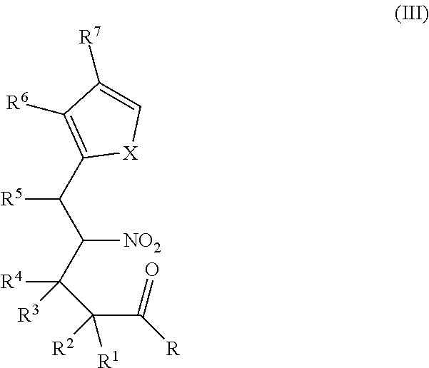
C(C1=C([R6])C([R7])=C[X]1)(C(C([R4])([R3])C(C([R])=O)([R1])[R2])[NO2])[R5]
